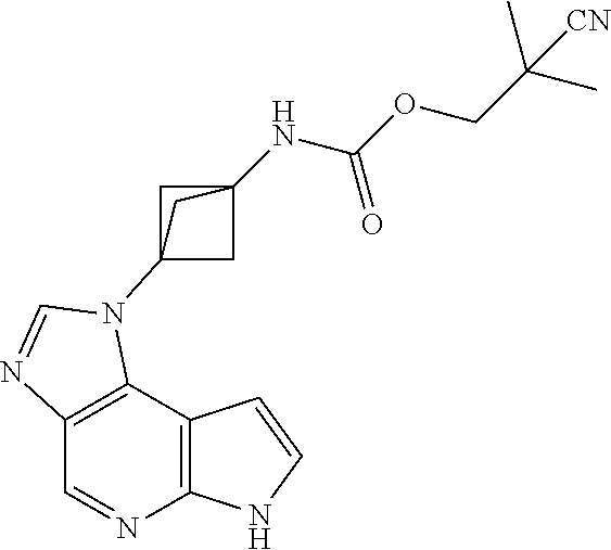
C1=NC2=C(C3=C1N=CN3C13CC(NC(OCC(C)(C)[CN])=O)(C1)C3)C=CN2
